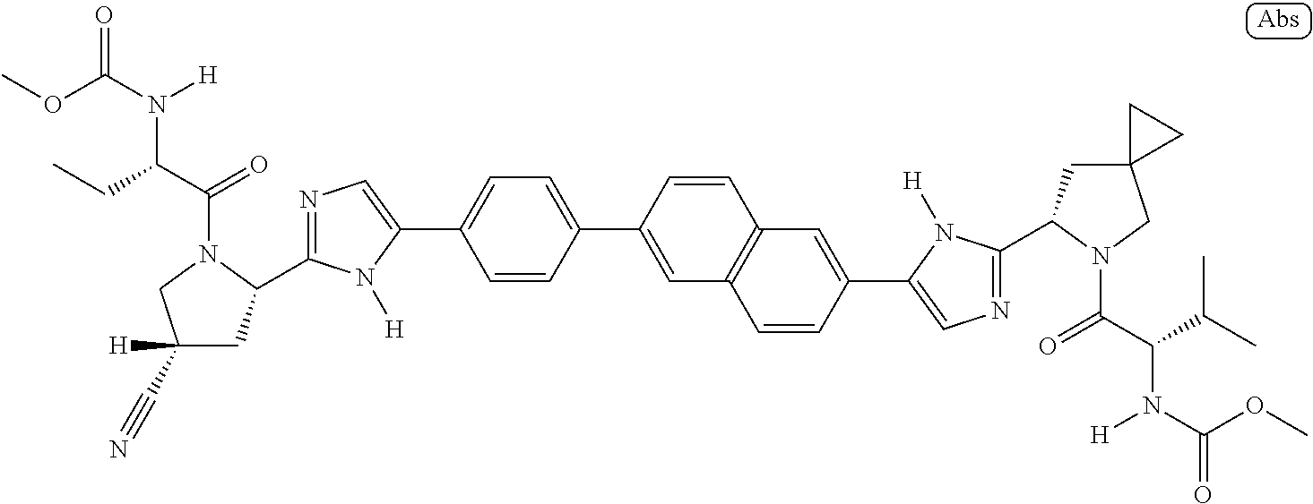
COC(=O)N(C(CC)C(=O)N1C(C2=NC=C(C3=CC=C(C4=CC5=C(C=C4)C=C(C4=CN=C(C6CC7(CN6C(=O)C(N([H])C(=O)OC)C(C)C)CC7)N4[H])C=C5)C=C3)N2[H])CC([H])(C#N)C1)[H]
